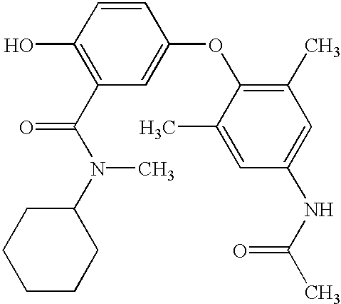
C1(O)=C(C(N(C2CCCCC2)C)=O)C=C(OC2=C(C)C=C(NC(C)=O)C=C2C)C=C1
